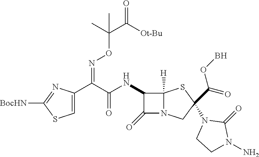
C1=C(C(C(=O)NC2C(=O)N3C2([H])SC(N2CCN(N)C2=O)(C(=O)OB)C3)=NOC(C([Ot-Bu])=O)(C)C)N=C([BocHN])S1
